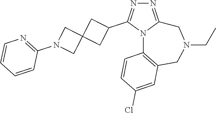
N1=C2N(C(C3CC4(C3)CN(C3=NC=CC=C3)C4)=N1)C1=C(CN(CC)C2)C=C(Cl)C=C1
